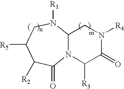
N12C(N([R1])CC([R5])C([R2])C1=O)CN([R4])C(=O)C2[R3]
